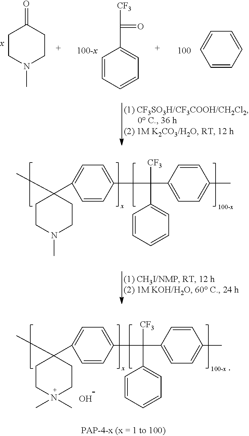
C1CN(C)CCC1=O.[x].C1=CC=CC=C1C([CF3])=O.C1=CC=CC=C1.C1=CC(C(C2=CC=C(C)C=C2)([CF3])C2=CC=CC=C2)=CC=C1C1(C)CCN(C)CC1.O.C1=CC(C(C2=CC=C(C)C=C2)([CF3])C2=CC=CC=C2)=CC=C1C1(C)CCN(C)(C)CC1
